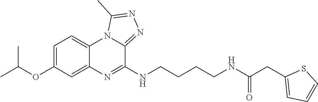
CC(OC1=CC=C2C(=C1)N=C(NCCCCNC(CC1=CC=CS1)=O)C1=NN=C(C)N21)C
